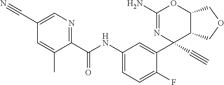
C1(C(NC2=CC=C(F)C(C3(C#C)N=C(N)OC4C3COC4)=C2)=O)=NC=C(C#N)C=C1C
